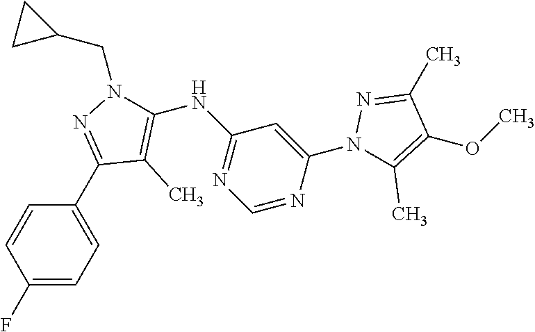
C1=C(C2=NN(CC3CC3)C(NC3=NC=NC(N4C(C)=C(OC)C(C)=N4)=C3)=C2C)C=CC(F)=C1
